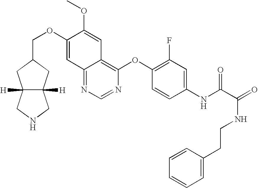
C12=NC=NC(OC3=C(F)C=C(NC(C(=O)NCCC4=CC=CC=C4)=O)C=C3)=C1C=C(OC)C(OCC1CC3([H])C([H])(C1)CNC3)=C2
